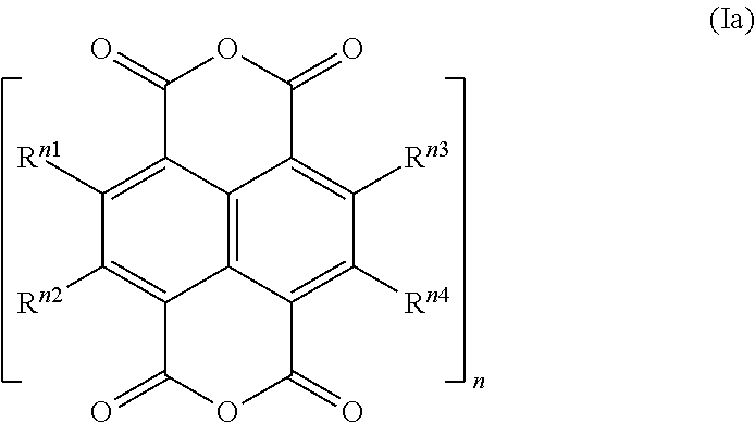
C1([Rn1])=C2C3=C4C(=C1[Rn2])C(=O)OC(=O)C4=C([Rn4])C([Rn3])=C3C(=O)OC2=O
